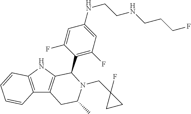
C12=C(NC3=C1CC(C)N(CC1(F)CC1)C3C1=C(F)C=C(NCCNCCCF)C=C1F)C=CC=C2
